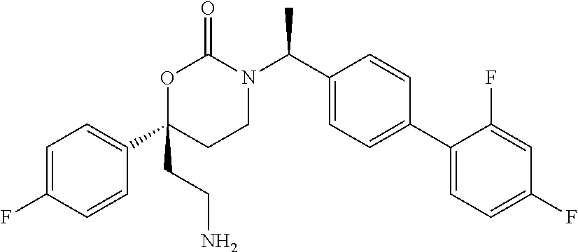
C1(C2=CC=C(F)C=C2F)=CC=C(C(N2C(=O)OC(C3=CC=C(F)C=C3)(CCN)CC2)C)C=C1
